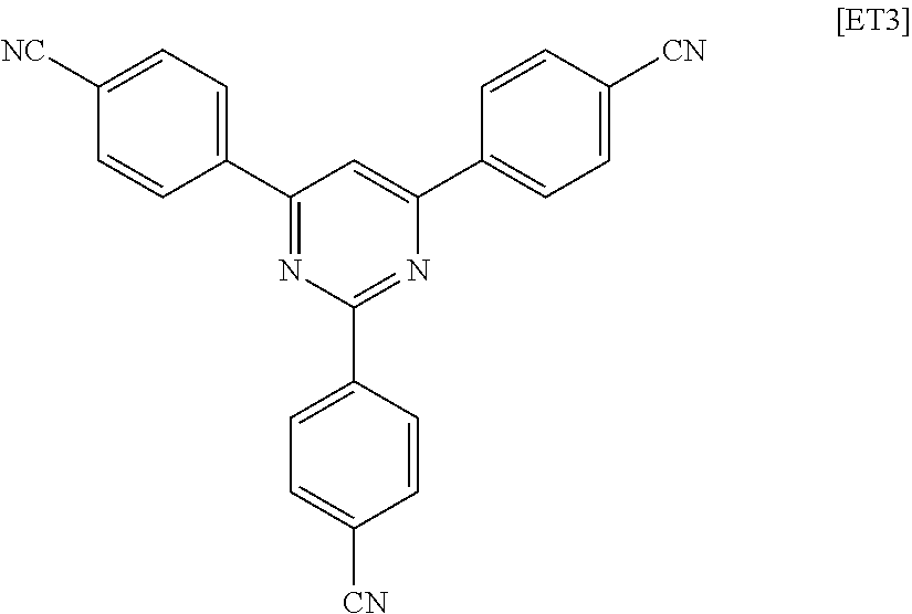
C1(C2=CC=C([NC])C=C2)=NC(C2=CC=C([CN])C=C2)=NC(C2=CC=C([CN])C=C2)=C1
